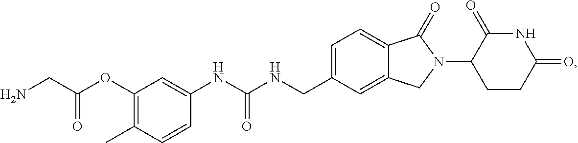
CC1=C(OC(CN)=O)C=C(NC(NCC2=CC=C3C(=C2)CN(C2CCC(=O)NC2=O)C3=O)=O)C=C1
